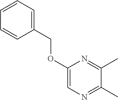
C1(OCC2=CC=CC=C2)=CN=C(C)C(C)=N1
